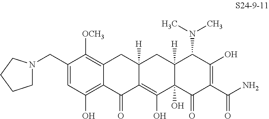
C1(CN2CCCC2)=CC(O)=C2C(=C1[OCH3])CC1([H])C(=C(O)C3(O)C([H])(C1)C(N(C)C)C(O)=C(C(N)=O)C3=O)C2=O
